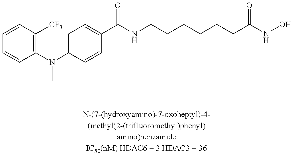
C1=CC([CF3])=C(N(C2=CC=C(C(NCCCCCCC(NO)=O)=O)C=C2)C)C=C1
